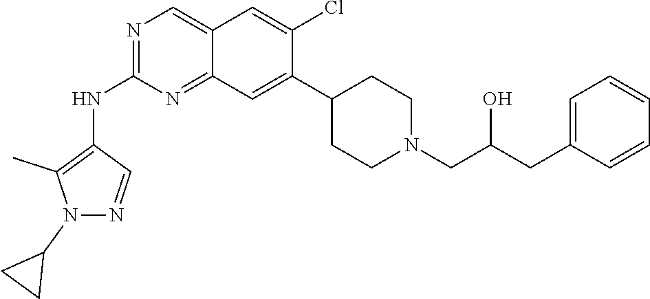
C12=CN=C(NC3=C(C)N(C4CC4)N=C3)N=C1C=C(C1CCN(CC(O)CC3=CC=CC=C3)CC1)C(Cl)=C2
